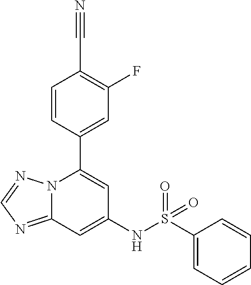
N12C(=NC=N1)C=C(NS(C1=CC=CC=C1)(=O)=O)C=C2C1=CC(F)=C(C#N)C=C1
